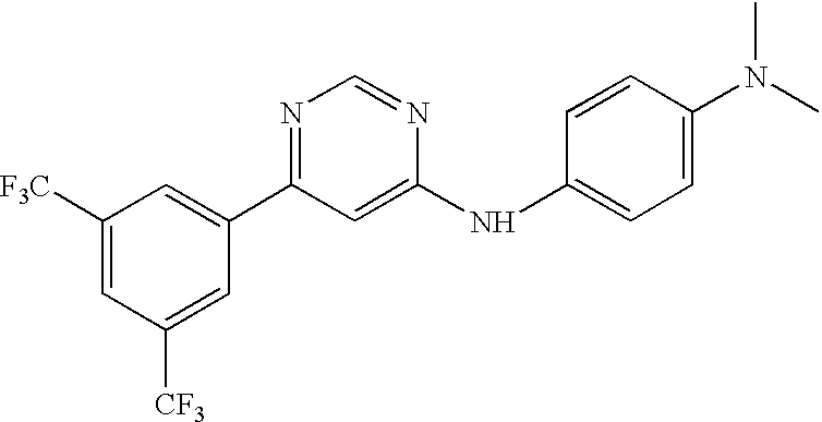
C1([F3C])=CC([CF3])=CC(C2=NC=NC(NC3=CC=C(N(C)C)C=C3)=C2)=C1
